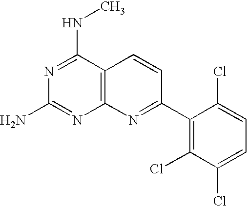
C12=C(C(NC)=NC(N)=N1)C=CC(C1=C(Cl)C(Cl)=CC=C1Cl)=N2
